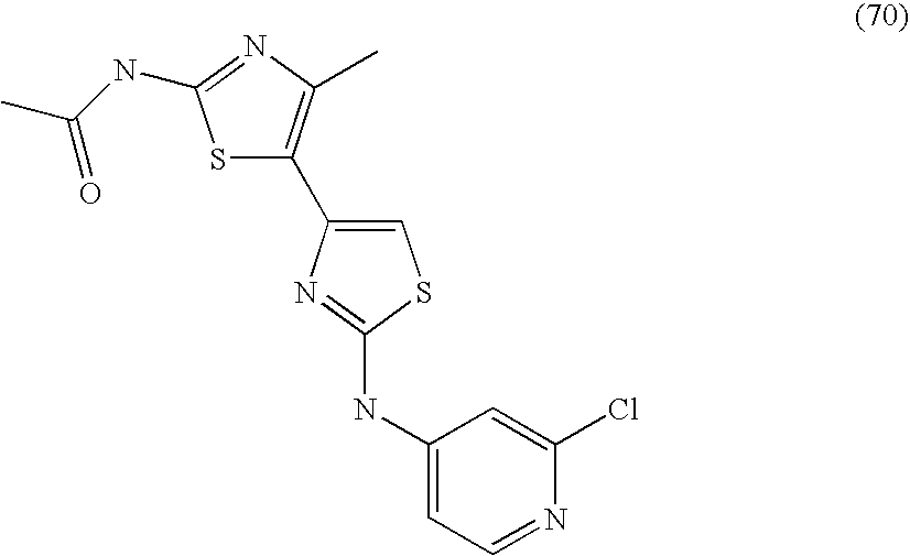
S1C(C2=CSC(NC3=CC=NC(Cl)=C3)=N2)=C(C)N=C1NC(C)=O
